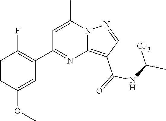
C12=C(C(=O)NC(C)[CF3])C=NN1C(C)=CC(C1=C(F)C=CC(OC)=C1)=N2
